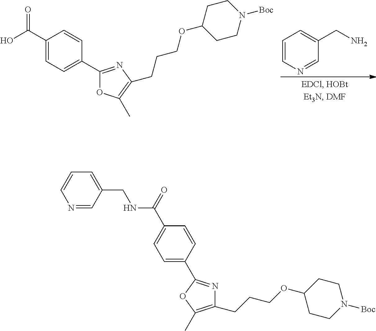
C1(C(O)=O)=CC=C(C2=NC(CCCOC3CCN([Boc])CC3)=C(C)O2)C=C1.C1=CN=CC(CN)=C1.N1=CC(CNC(C2=CC=C(C3=NC(CCCOC4CCN([Boc])CC4)=C(C)O3)C=C2)=O)=CC=C1
